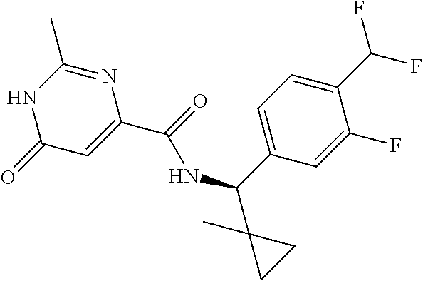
N1C(=O)C=C(C(=O)NC(C2=CC=C(C(F)F)C(F)=C2)C2(C)CC2)N=C1C
